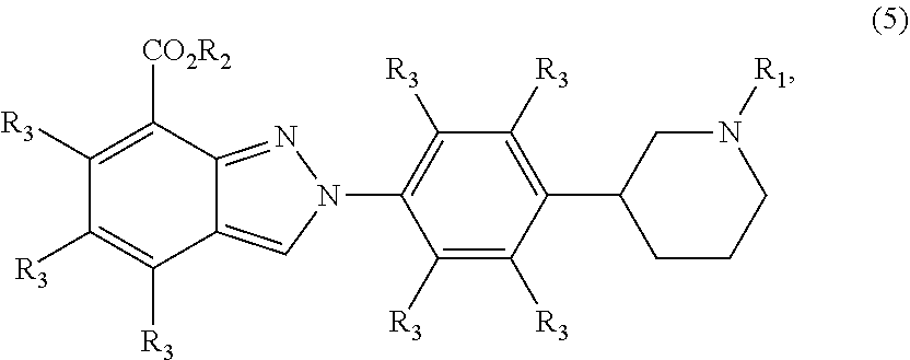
C1([R3])=C([R3])C(C2CCCN([R1])C2)=C([R3])C([R3])=C1N1N=C2C(=C1)C([R3])=C([R3])C([R3])=C2[CO2R2]
